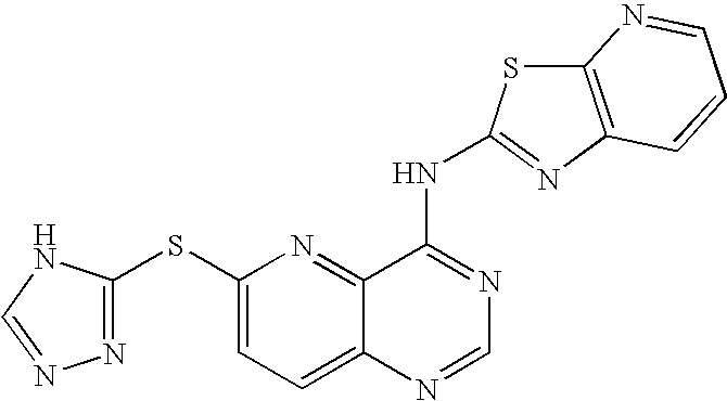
C1(SC2=CC=C3C(=N2)C(NC2=NC4=C(S2)N=CC=C4)=NC=N3)=NN=CN1
